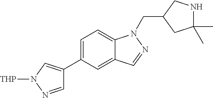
C1=C(C2=CN([THP])N=C2)C=C2C(=C1)N(CC1CC(C)(C)NC1)N=C2
